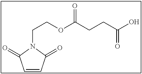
C1=CC(=O)N(CCOC(CCC(O)=O)=O)C1=O
